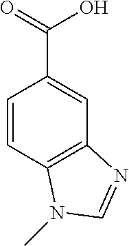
C1=CC2=C(C=C1C(=O)O)N=CN2C
